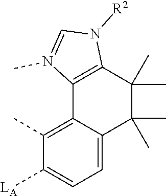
C1(C)=C2C3=C(C(C)(C)C(C)(C)C2=CC=C1[LA])N([R2])C=N3C
